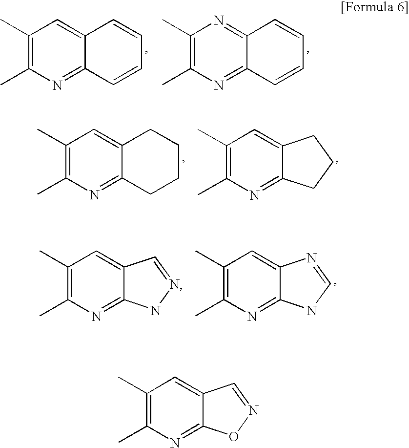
C12=CC(C)=C(C)N=C1C=CC=C2.C12=NC(C)=C(C)N=C1C=CC=C2.C12=CC(C)=C(C)N=C1CCCC2.C12=CC(C)=C(C)N=C1CCC2.C12=CC(C)=C(C)N=C1NN=C2.C12=CC(C)=C(C)N=C1NC=N2.C12=CC(C)=C(C)N=C1ON=C2
